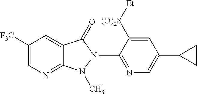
C1([F3C])=CN=C2C(=C1)C(=O)N(C1=NC=C(C3CC3)C=C1[(O)2S][Et])N2C
